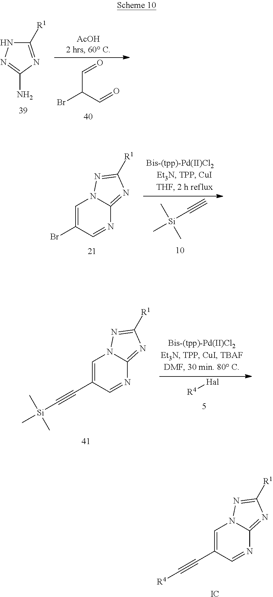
C(C(Br)C=O)=O.C1([R1])=NC(N)=NN1.C1=C(Br)C=NC2=NC([R1])=NN12.C[Si](C#C)(C)C.C1=C(C#C[Si](C)(C)C)C=NC2=NC([R1])=NN12.[R4][Hal].C1=C(C#C[R4])C=NC2=NC([R1])=NN12.[IC]
